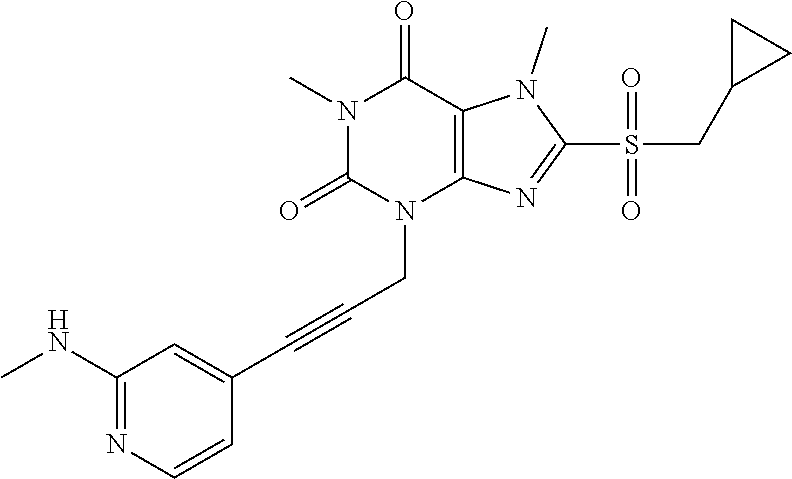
N1(C)C(=O)N(CC#CC2=CC(NC)=NC=C2)C2=C(C1=O)N(C)C(S(=O)(CC1CC1)=O)=N2
